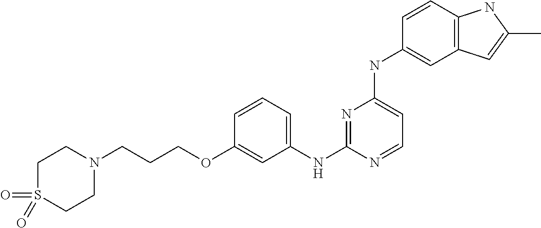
C1=CC=C(NC2=NC(NC3=CC4=C(C=C3)NC(C)=C4)=CC=N2)C=C1OCCCN1CCS(=O)(=O)CC1
